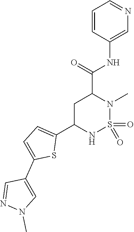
C1C(C2=CC=C(C3=CN(C)N=C3)S2)NS(=O)(=O)N(C)C1C(=O)NC1=CN=CC=C1
